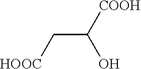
C(C([COOH])O)[HOOC]
